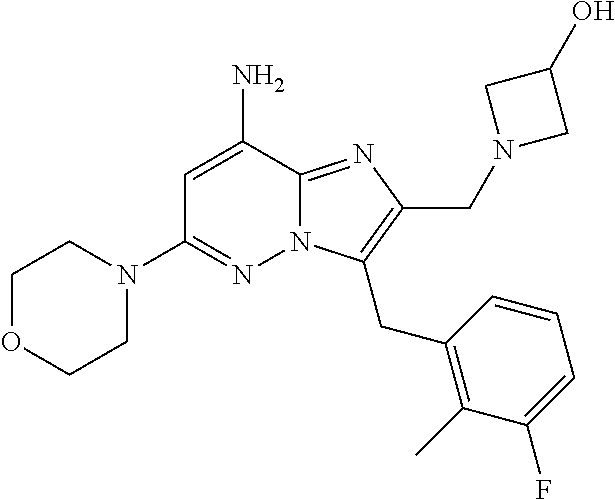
C1=C(N)C2=NC(CN3CC(O)C3)=C(CC3=C(C)C(F)=CC=C3)N2N=C1N1CCOCC1
